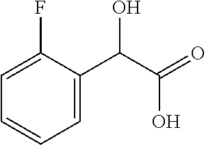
C1(F)=CC=CC=C1C(C(=O)O)O
